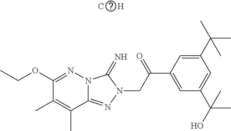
[C      H].N12C(=NN(CC(C3=CC(C(O)(C)C)=CC(C(C)(C)C)=C3)=O)C1=N)C(C)=C(C)C(OCC)=N2
